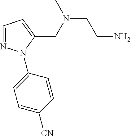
C1=NN(C2=CC=C([CN])C=C2)C(CN(CCN)C)=C1
